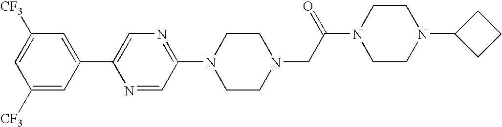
C1([CF3])=CC(C2=CN=C(N3CCN(CC(N4CCN(C5CCC5)CC4)=O)CC3)C=N2)=CC([CF3])=C1
